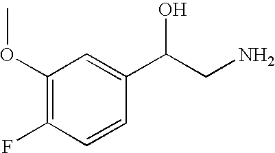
C1(OC)=C(F)C=CC(C(CN)O)=C1
